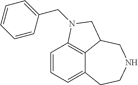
C12=CC=CC3=C1C(CNCC2)CN3CC1=CC=CC=C1
